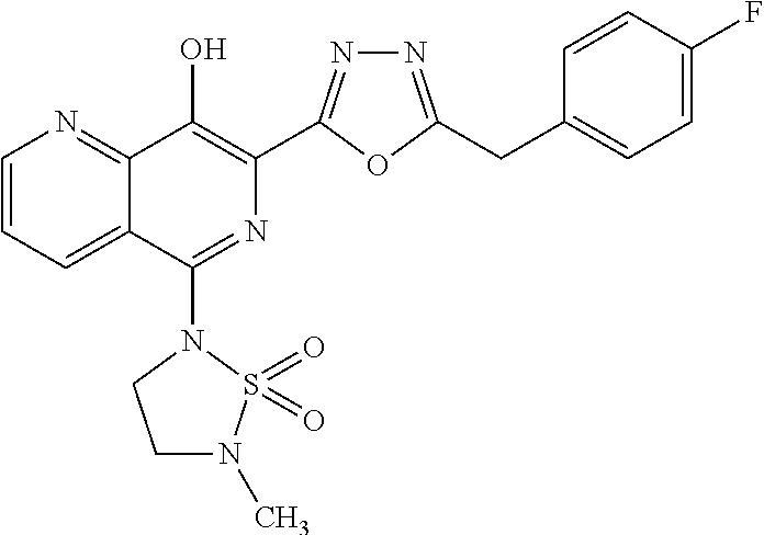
C1=CC=C2C(=N1)C(O)=C(C1=NN=C(CC3=CC=C(F)C=C3)O1)N=C2N1CCN(C)S1(=O)=O
